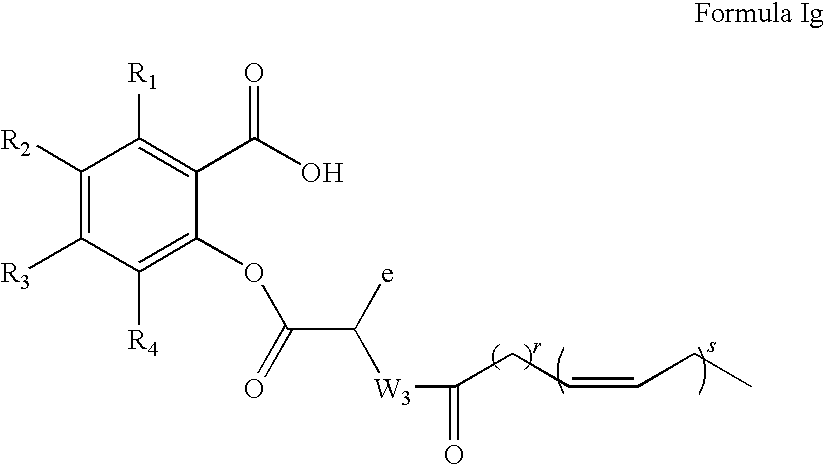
C1([R2])=C([R3])C([R4])=C(OC(C([e])[W3]C(CC=CCC)=O)=O)C(C(O)=O)=C1[R1]
